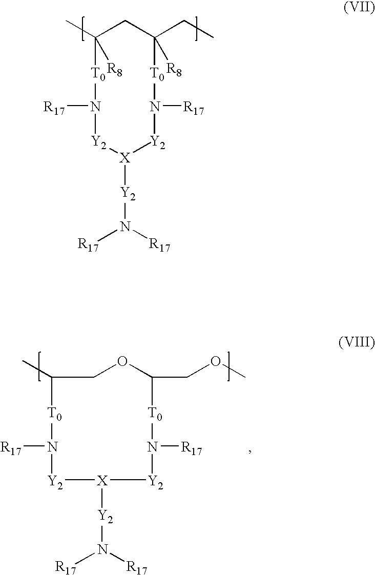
CC1([R8])CC(CC)([R8])[T0]N([R17])[Y2][X]([Y2]N([R17])[R17])[Y2]N([R17])[T0]1.C1(C)[T0]N([R17])[Y2][X]([Y2]N([R17])[R17])[Y2]N([R17])[T0]C(COC)OC1
